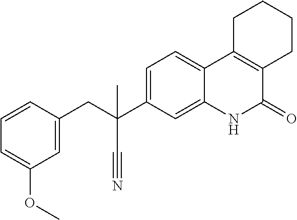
C1=CC(CC(C2=CC=C3C(=C2)NC(=O)C2=C3CCCC2)(C#N)C)=CC(OC)=C1
